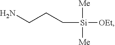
NCCC[Si]([OEt])([Me])[Me]
